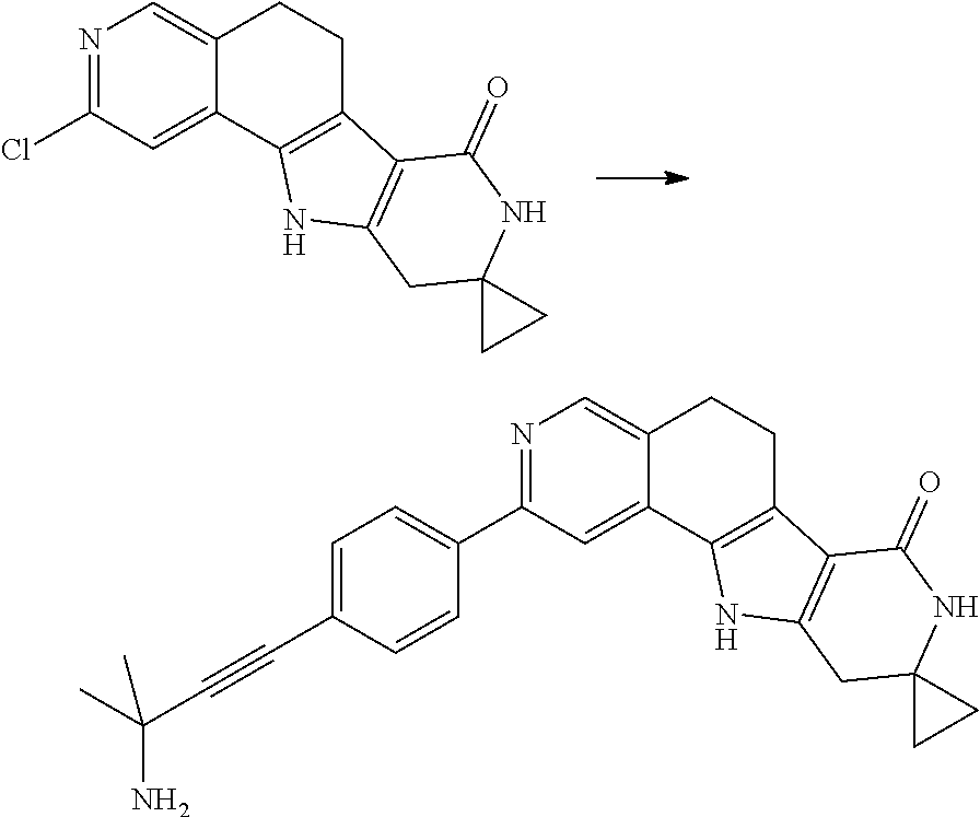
N1=C(Cl)C=C2C(=C1)CCC1=C2NC2=C1C(=O)NC1(C2)CC1.N1=C(C2=CC=C(C#CC(C)(N)C)C=C2)C=C2C(=C1)CCC1=C2NC2=C1C(=O)NC1(C2)CC1
